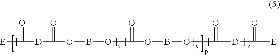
[D](C(OBOC(=O)OBOC([D]C([E])=O)=O)=O)C([E])=O
